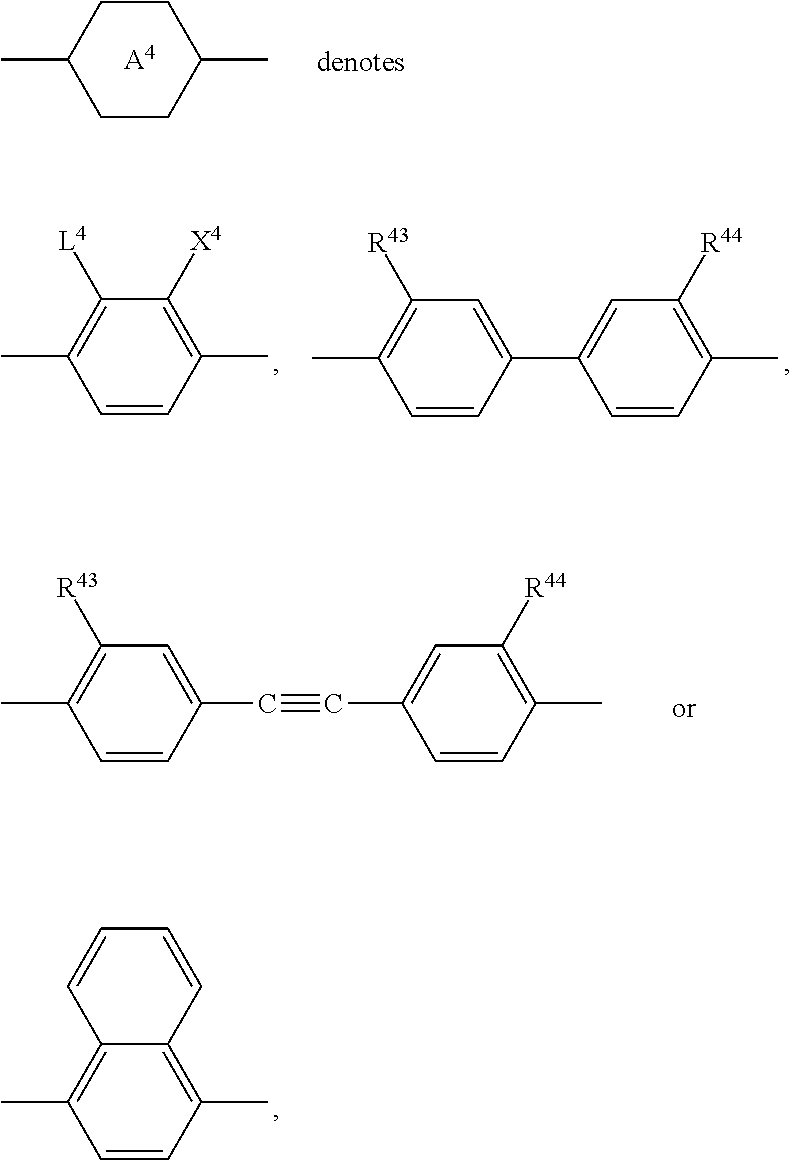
[A4].CC1CCC(C)CC1.C1=CC(C)=C([X4])C([L4])=C1C.C1=CC(C2=CC([R44])=C(C)C=C2)=CC([R43])=C1C.C1=CC(C#CC2=CC([R44])=C(C)C=C2)=CC([R43])=C1C.C1=CC(C)=C2C(=C1C)C=CC=C2
